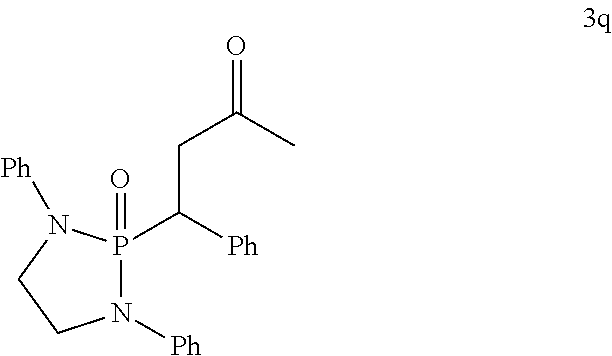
N1([Ph])P(=O)(C([Ph])CC(=O)C)N([Ph])CC1
